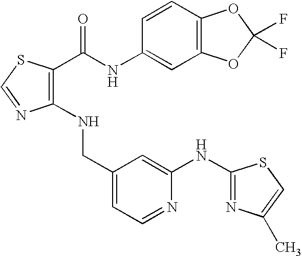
C1(NCC2=CC=NC(NC3=NC(C)=CS3)=C2)=C(C(NC2=CC3=C(C=C2)OC(F)(F)O3)=O)SC=N1
